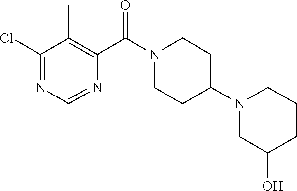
C1(Cl)=NC=NC(C(N2CCC(N3CC(O)CCC3)CC2)=O)=C1C
